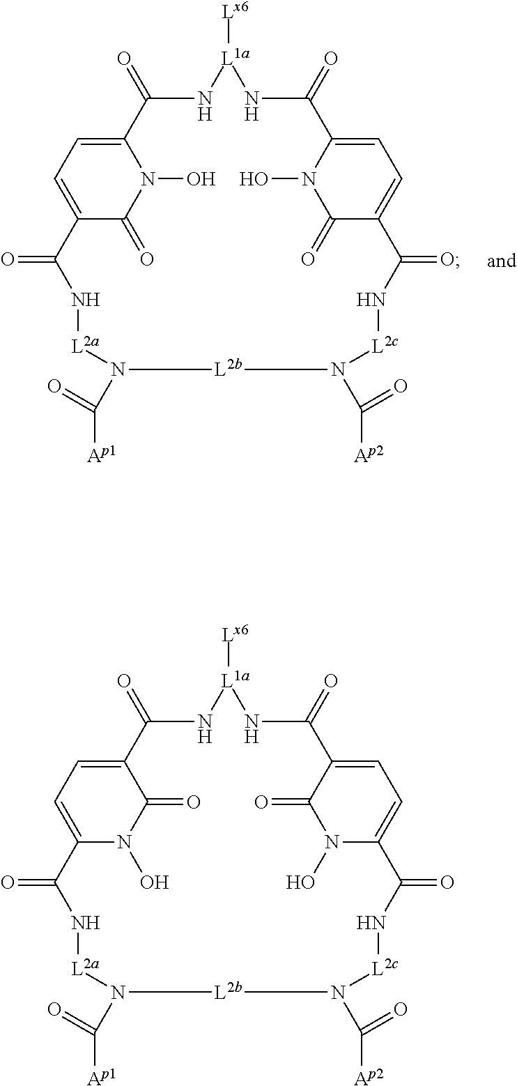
C12=CC=C(C(=O)N1O)C(=O)N[L2a]N(C(=O)[Ap1])[L2b]N(C(=O)[Ap2])[L2c]NC(=O)C1=CC=C(C(=O)N[L1a]([Lx6])NC2=O)N(O)C1=O.C12=CC=C(N(O)C1=O)C(=O)N[L2a]N(C(=O)[Ap1])[L2b]N(C(=O)[Ap2])[L2c]NC(=O)C1=CC=C(C(=O)N[L1a]([Lx6])NC2=O)C(=O)N1O
